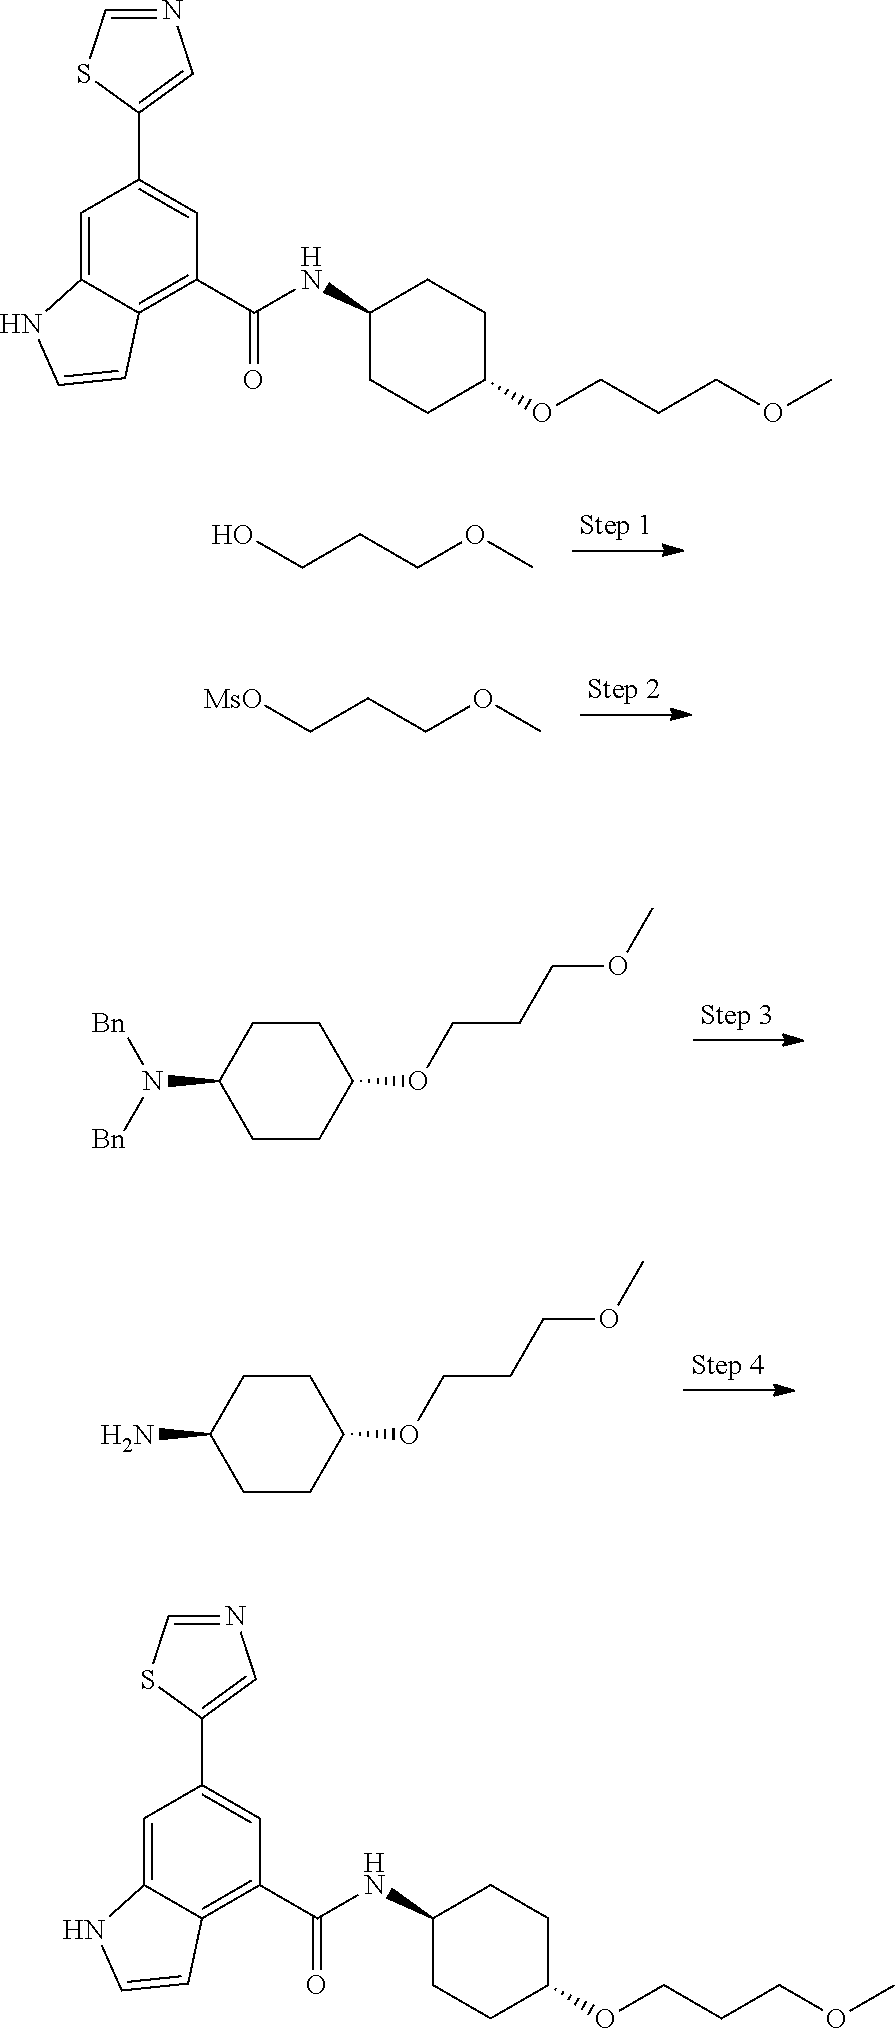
OCCCOC.[MsO]CCCOC.C1C(N([Bn])[Bn])CCC(OCCCOC)C1.C1C(N)CCC(OCCCOC)C1.C1(C2=CN=CS2)=CC(C(=O)NC2CCC(OCCCOC)CC2)=C2C(=C1)NC=C2.C1(C2=CN=CS2)=CC(C(=O)NC2CCC(OCCCOC)CC2)=C2C(=C1)NC=C2
